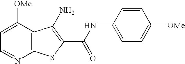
C1=C([OMe])C2=C(N=C1)SC(C(NC1=CC=C([OMe])C=C1)=O)=C2N
